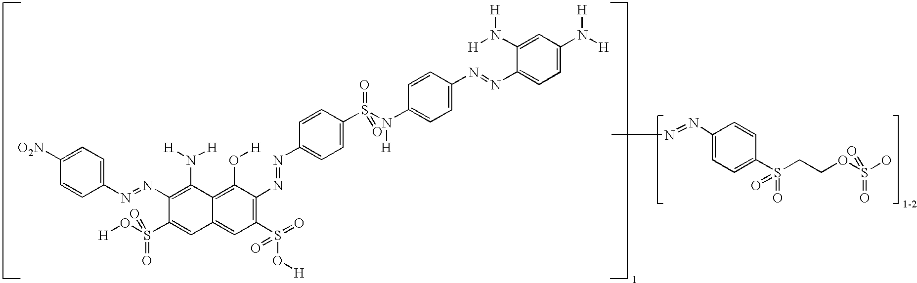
C1([O2N])=CC=C(N=NC2=C(N([H])[H])C3=C(O[H])C(N=NC4=CC=C(S(N(C5=CC=C(N=NC6=CC=C(N([H])[H])C=C6N([H])[H])C=C5)[H])(=O)=O)C=C4)=C(S(O[H])(=O)=O)C=C3C=C2S(O[H])(=O)=O)C=C1.CN=NC1=CC=C(S(CCOS(O)(=O)=O)(=O)=O)C=C1
